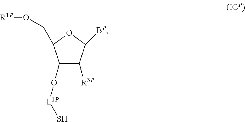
O(C1C(CO[R1P])OC([BP])C1[R3P])[L1P]S
